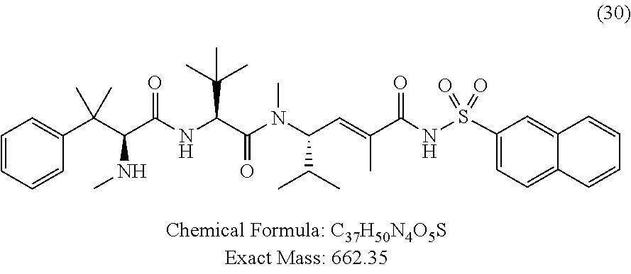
C1=CC=CC(C(C(C(NC(C(N(C(C=C(C(NS(=O)(=O)C2=CC=C3C(=C2)C=CC=C3)=O)C)C(C)C)C)=O)C(C)(C)C)=O)NC)(C)C)=C1
